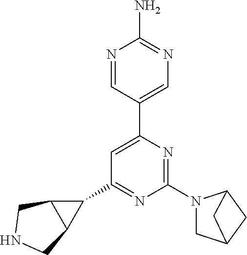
C1(C2=NC(N3CC4CC3C4)=NC(C3=CN=C(N)N=C3)=C2)C2C1CNC2
